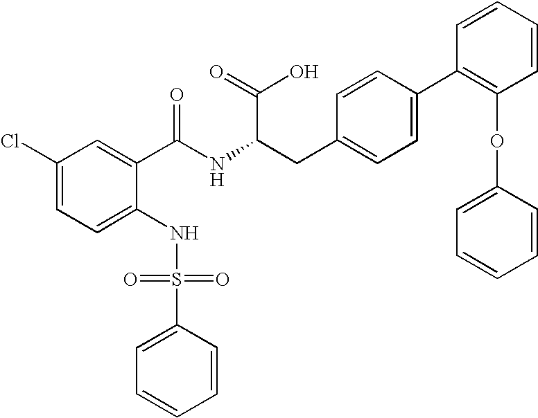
C1(Cl)=CC=C(NS(C2=CC=CC=C2)(=O)=O)C(C(NC(CC2=CC=C(C3=C(OC4=CC=CC=C4)C=CC=C3)C=C2)C(=O)O)=O)=C1
